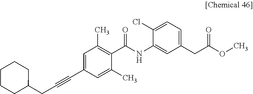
C(C1=CC(C)=C(C(NC2=CC(CC(OC)=O)=CC=C2Cl)=O)C(C)=C1)#CCC1CCCCC1
